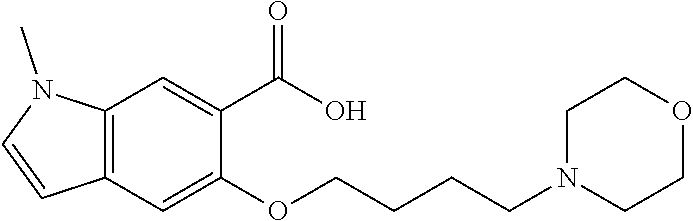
C12=C(C=C(C(O)=O)C(OCCCCN3CCOCC3)=C1)N(C)C=C2
